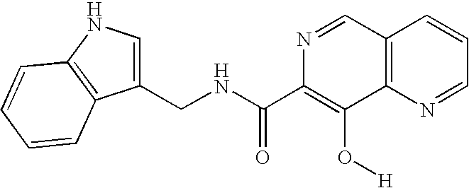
N1=CC2=C(C(O[H])=C1C(NCC1=CNC3=C1C=CC=C3)=O)N=CC=C2
